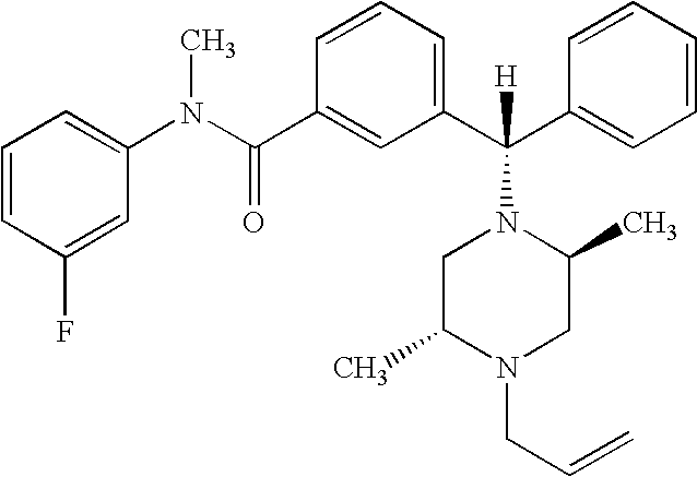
C1=CC(C(N(C2=CC=CC(F)=C2)C)=O)=CC(C(C2=CC=CC=C2)(N2CC(C)N(CC=C)CC2C)[H])=C1
